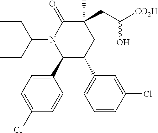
C1=C(Cl)C=CC(C2C(C3=CC=CC(Cl)=C3)CC(C)(CC([CO2H])O)C(=O)N2C(CC)CC)=C1
